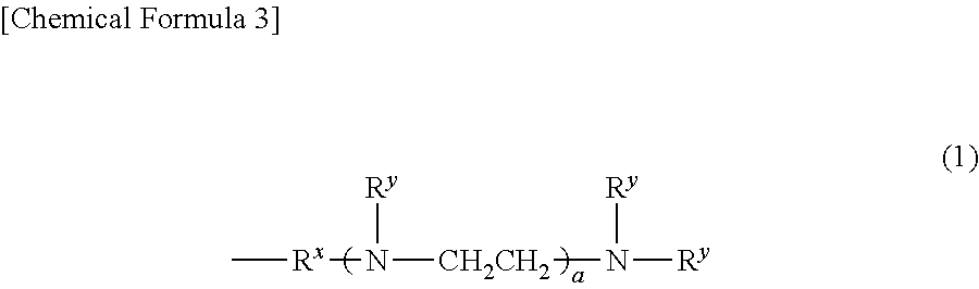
C[Rx]N([Ry])[CH2CH2]N([Ry])[Ry]
